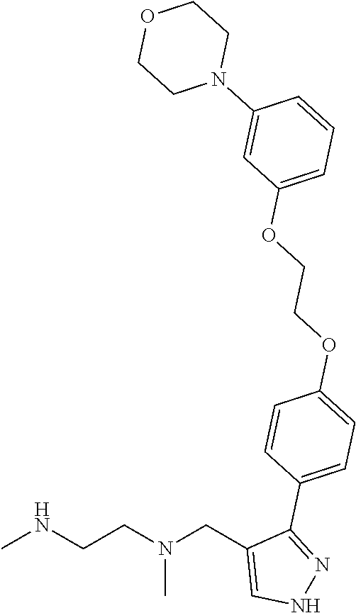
CNCCN(CC1=CNN=C1C1=CC=C(OCCOC2=CC=CC(N3CCOCC3)=C2)C=C1)C
